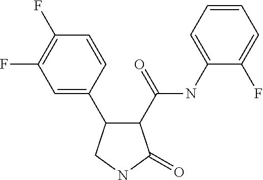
C1(F)=C(F)C=C(C2C(C(=O)NC3=CC=CC=C3F)C(=O)NC2)C=C1
